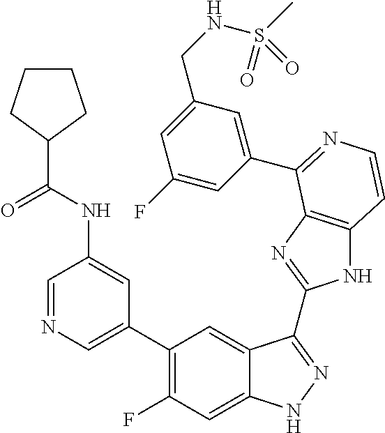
C1=C(C2=C(F)C=C3C(=C2)C(C2=NC4=C(N2)C=CN=C4C2=CC(CNS(C)(=O)=O)=CC(F)=C2)=NN3)C=C(NC(C2CCCC2)=O)C=N1
